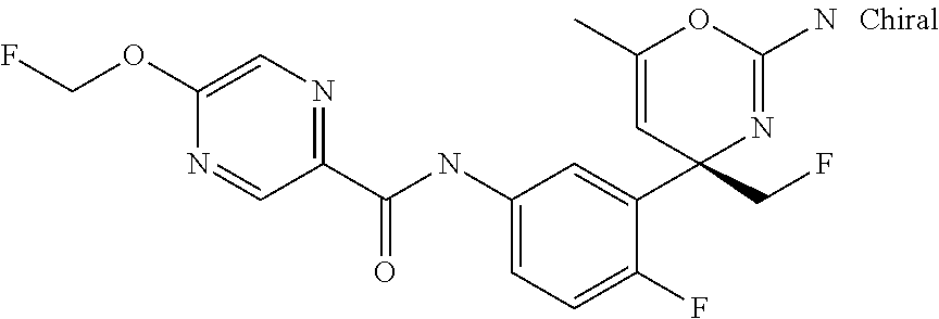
C1(C(NC2=CC=C(F)C(C3(CF)N=C(N)OC(C)=C3)=C2)=O)=NC=C(OCF)N=C1
